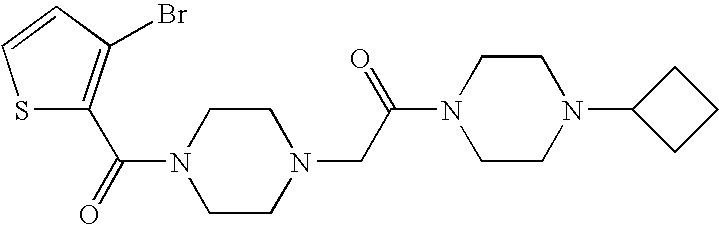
C(=O)(N1CCN(CC(N2CCN(C3CCC3)CC2)=O)CC1)C1=C(Br)C=CS1
